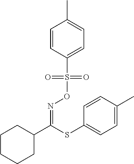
C1=CC(S(ON=C(C2CCCCC2)SC2=CC=C(C)C=C2)(=O)=O)=CC=C1C
